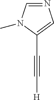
C([H])#CC1=CN=CN1C
